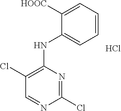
Cl.N1=C(Cl)N=CC(Cl)=C1NC1=CC=CC=C1[HOOC]
